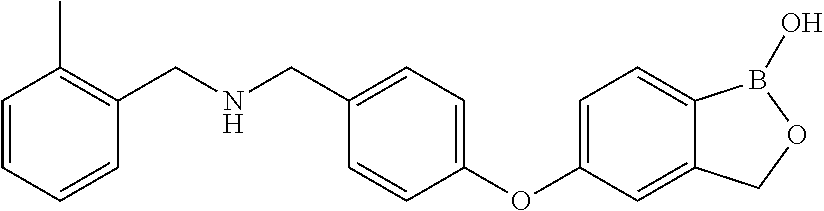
C1=CC=CC(CNCC2=CC=C(OC3=CC=C4C(=C3)COB4O)C=C2)=C1C
